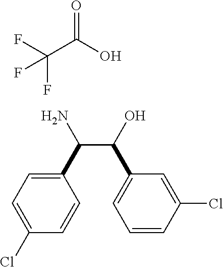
C(C(O)C1=CC=CC(Cl)=C1)(N)C1=CC=C(Cl)C=C1.O=C(O)C(F)(F)F
